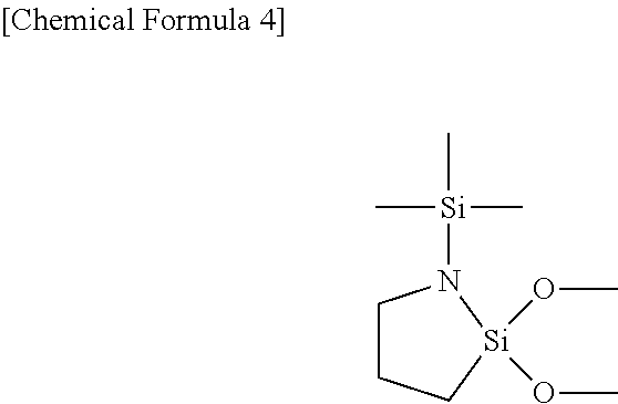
C1CC[Si](OC)(OC)N1[Si](C)(C)C
